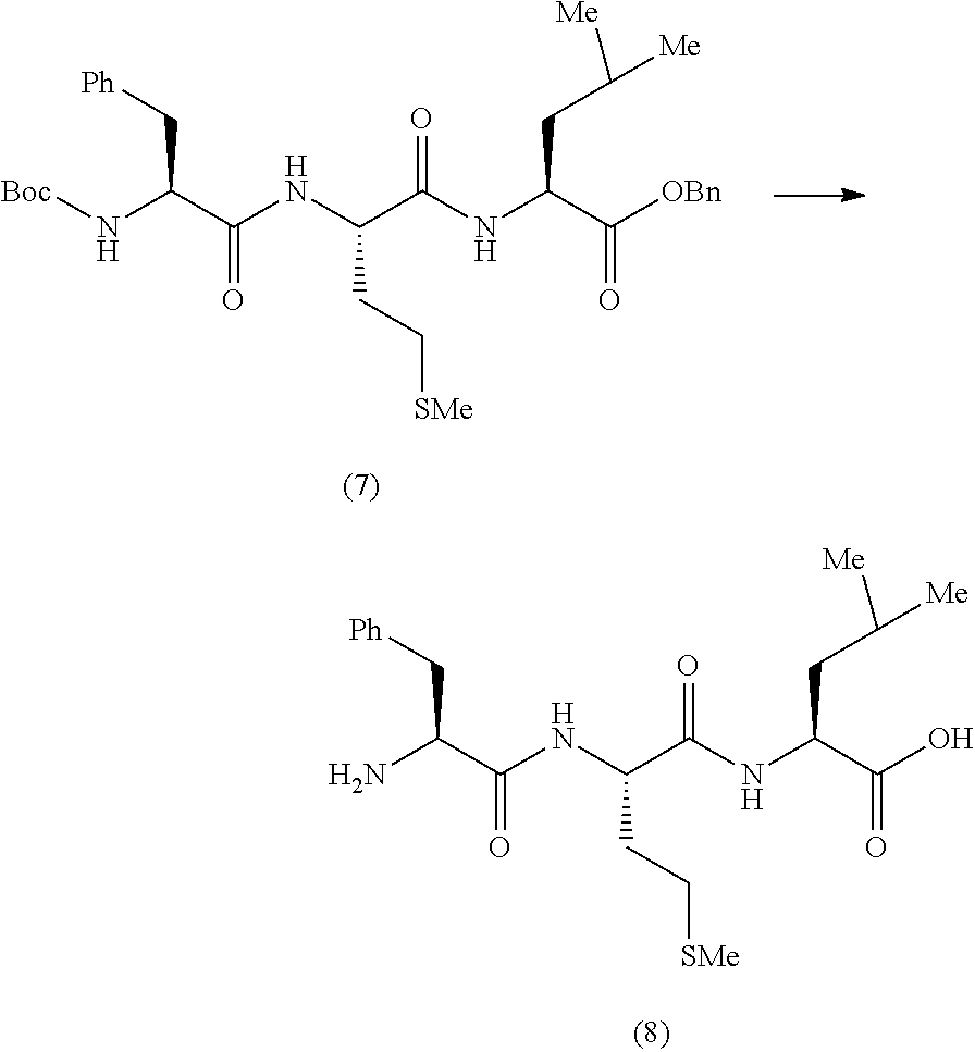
C(C(NC(C([N H]C(C(O)=O)CC([Me])[Me])=O)CC[SMe])=O)(N)C[Ph].C(C(NC(C([N H]C(C([OBn])=O)CC([Me])[Me])=O)CC[SMe])=O)([N H][Boc])C[Ph]
